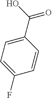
C1=C(C(=O)O)C=CC(F)=C1
